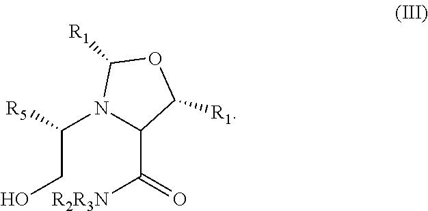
C(CO)(N1C(C([R2R3N])=O)C([R1])OC1[R1])[R5]
